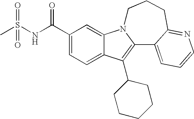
C12=CC=C(C(NS(C)(=O)=O)=O)C=C1N1C(=C2C2CCCCC2)C2=CC=CN=C2CCC1
